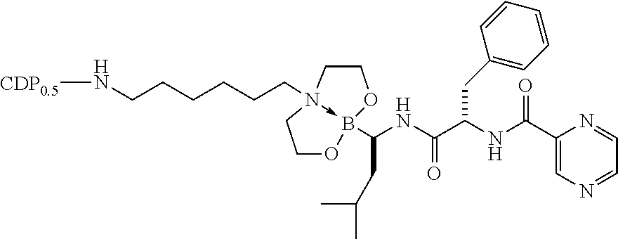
C1CN2(CCCCCCN[CDP0.5])->B(C(NC(C(NC(=O)C3=CN=CC=N3)CC3=CC=CC=C3)=O)CC(C)C)(O1)OCC2
